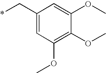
C(C1=CC(OC)=C(OC)C(OC)=C1)*
